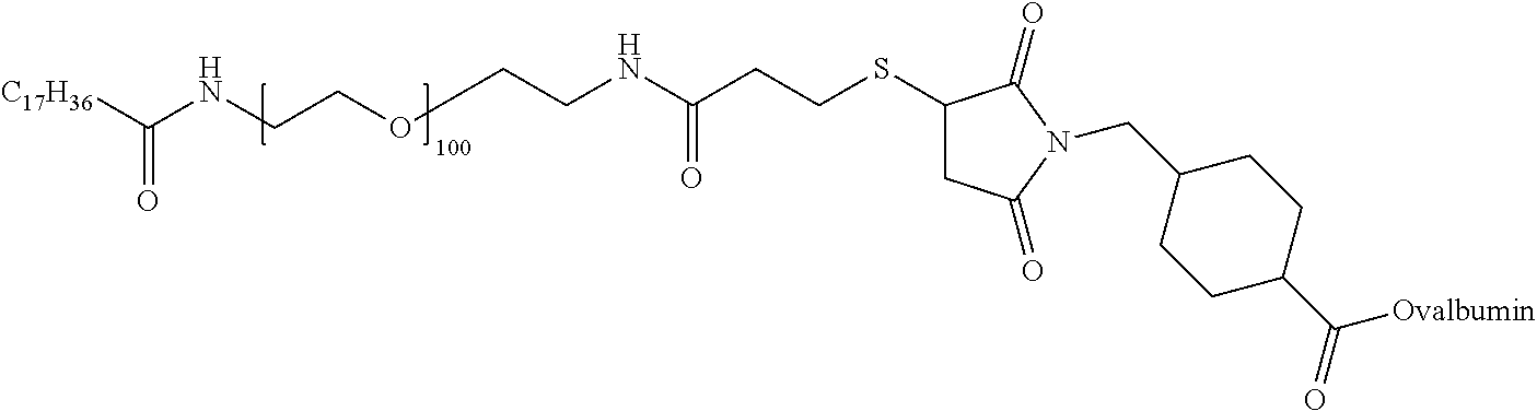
C1C(=O)N(CC2CCC(C(=O)[Ovalbumin])CC2)C(=O)C1SCCC(NCCOCCNC([C17H36])=O)=O
